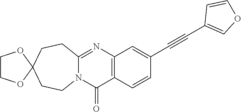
N12C(=NC3=C(C1=O)C=CC(C#CC1=COC=C1)=C3)CCC1(CC2)OCCO1
